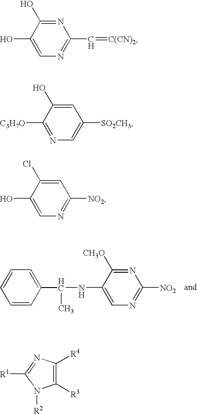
C1=C(NC(C)C2=CC=CC=C2)C([CH3O])=NC([NO2])=N1.C1=C(O)C(O)=NC(C=[C(CN)2])=N1.N1=C([C3H7O])C(O)=CC([SO2CH3])=C1.C1=C(O)C(Cl)=CC([NO2])=N1.C1([R3])=C([R4])N=C([R1])N1[R2]
